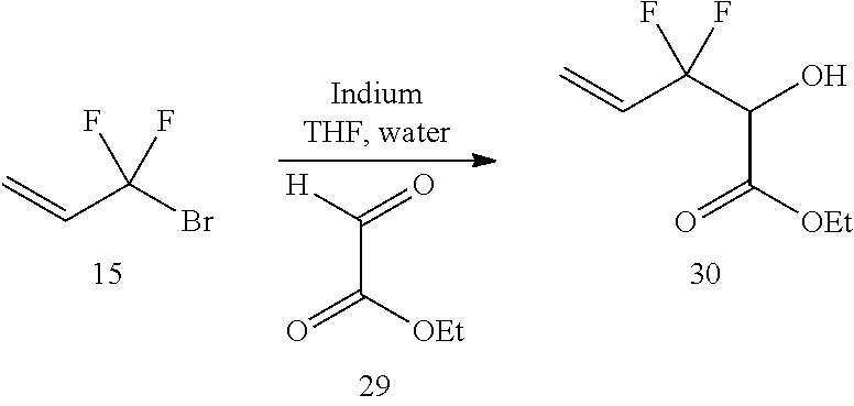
C=CC(Br)(F)F.C=CC(F)(F)C(C([OEt])=O)O.C(C([OEt])=O)([H])=O
